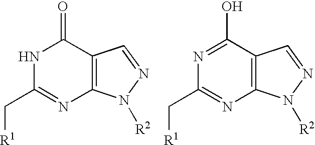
C12=C(N([R2])N=C1)N=C(C[R1])NC2=O.C12=C(N([R2])N=C1)N=C(C[R1])N=C2O
